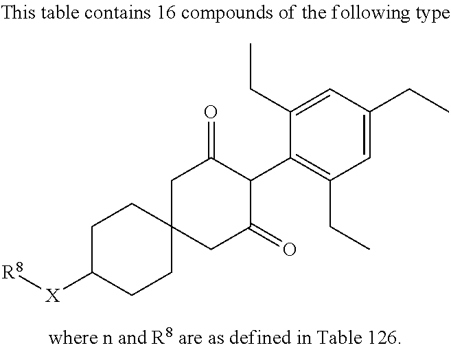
C1C2(CC(=O)C(C3=C(CC)C=C(CC)C=C3CC)C1=O)CCC([X][R8])CC2
